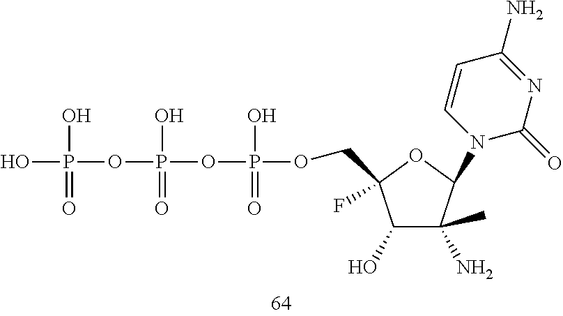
C1(O)C(N)(C)C(N2C(=O)N=C(N)C=C2)OC1(COP(O)(=O)OP(O)(OP(O)(O)=O)=O)F
